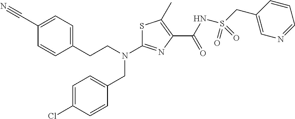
C1(C#N)=CC=C(CCN(CC2=CC=C(Cl)C=C2)C2=NC(C(NS(CC3=CN=CC=C3)(=O)=O)=O)=C(C)S2)C=C1
